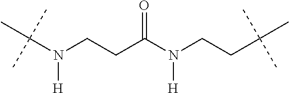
C(N(CCC(N(CCC(C)(C)C)[H])=O)[H])(C)(C)C
